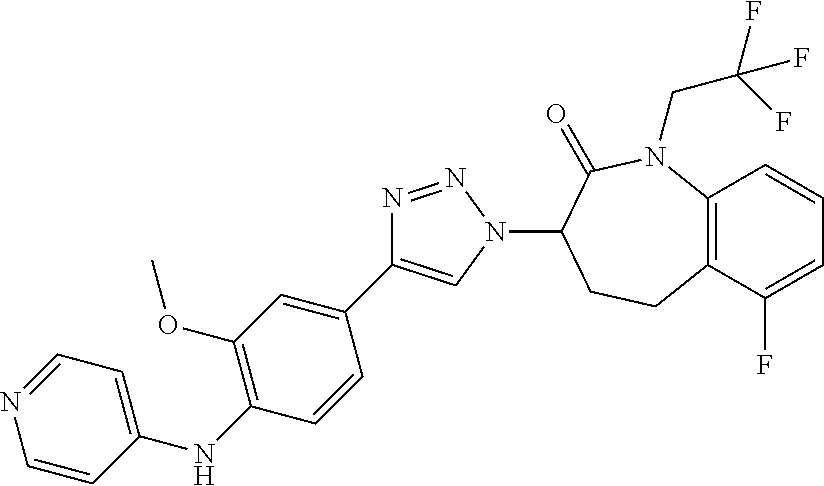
C1(C2=CN(C3CCC4=C(N(CC(F)(F)F)C3=O)C=CC=C4F)N=N2)=CC(OC)=C(NC2=CC=NC=C2)C=C1
